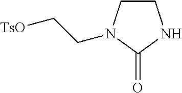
C1CN(CC[TsO])C(=O)N1
